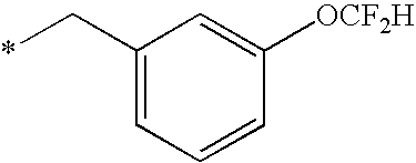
C1=C(C*)C=C([OCF2H])C=C1
